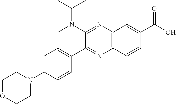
C12=C(C=CC(C(O)=O)=C1)N=C(C1=CC=C(N3CCOCC3)C=C1)C(N(C(C)C)C)=N2
